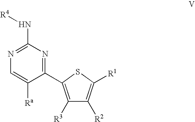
C1(C2=C([R3])C([R2])=C([R1])S2)=NC(N[R4])=NC=C1[Ra]
